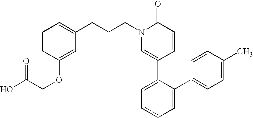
C1=CC(OCC(O)=O)=CC(CCCN2C=C(C3=CC=CC=C3C3=CC=C(C)C=C3)C=CC2=O)=C1
